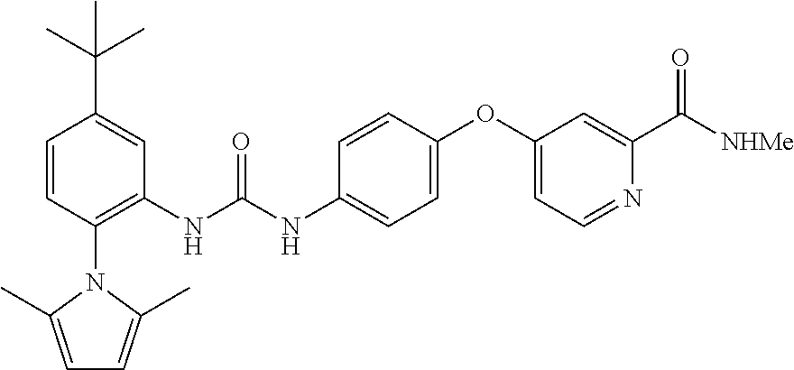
C1=CC(N2C(C)=CC=C2C)=C(NC(NC2=CC=C(OC3=CC=NC(C([NHMe])=O)=C3)C=C2)=O)C=C1C(C)(C)C
